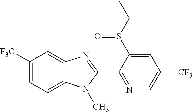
C1([F3C])=CC=C2C(=C1)N=C(C1=NC=C([CF3])C=C1S(CC)=O)N2C
